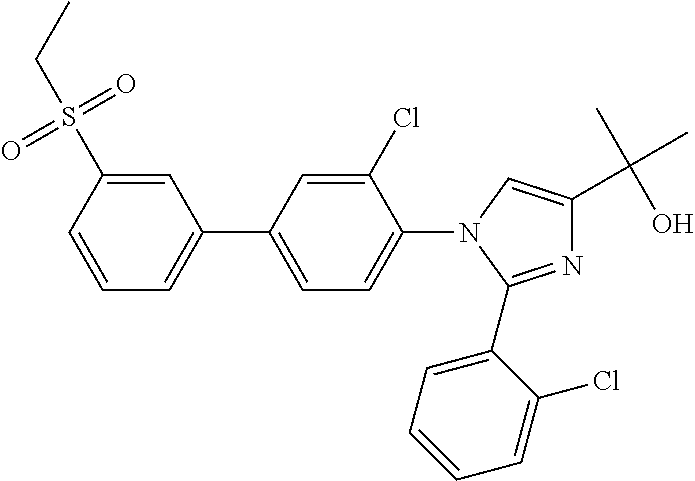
C1=CC(S(=O)(=O)CC)=CC(C2=CC=C(N3C(C4=CC=CC=C4Cl)=NC(C(C)(O)C)=C3)C(Cl)=C2)=C1
